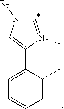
C1=CC=C(C)C(C2=CN([R7])C=N2C)=C1
